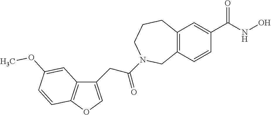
C12=C(C=C(C(NO)=O)C=C1)CCCN(C(=O)CC1=COC3=C1C=C(OC)C=C3)C2
